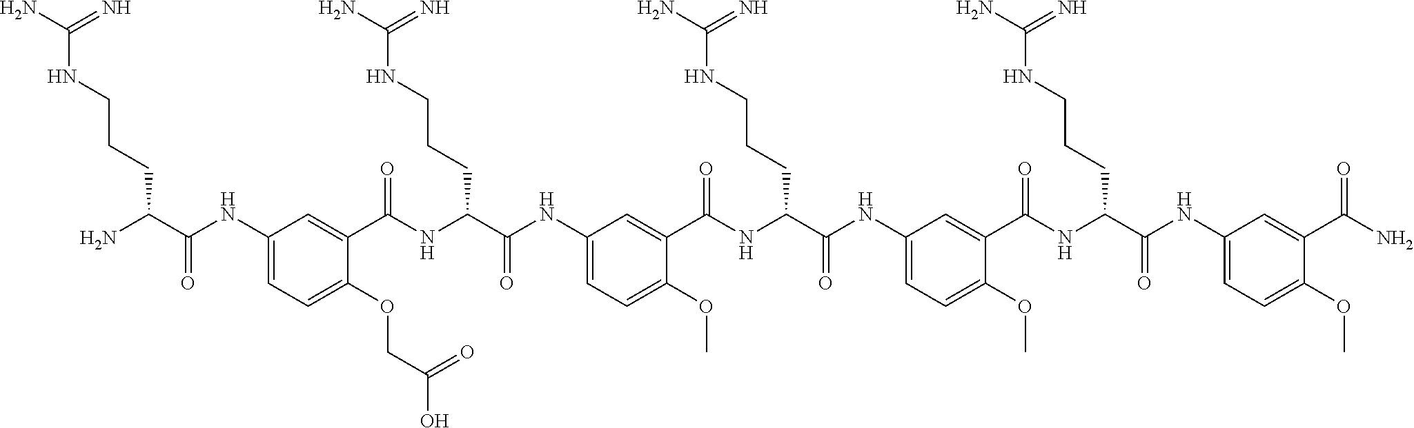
C1(NC(C(N)CCCNC(N)=N)=O)=CC=C(OCC(O)=O)C(C(NC(C(NC2=CC=C(OC)C(C(NC(C(NC3=CC=C(OC)C(C(NC(C(NC4=CC=C(OC)C(C(N)=O)=C4)=O)CCCNC(N)=N)=O)=C3)=O)CCCNC(N)=N)=O)=C2)=O)CCCNC(N)=N)=O)=C1
